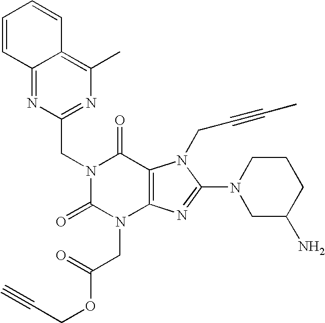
C12=NC(CN3C(=O)N(CC(OCC#C)=O)C4=C(C3=O)N(CC#CC)C(N3CC(N)CCC3)=N4)=NC(C)=C1C=CC=C2
